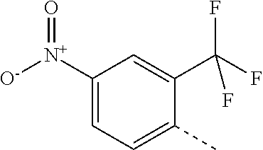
[O-][N+](=O)C1=CC=C(C)C(C(F)(F)F)=C1
